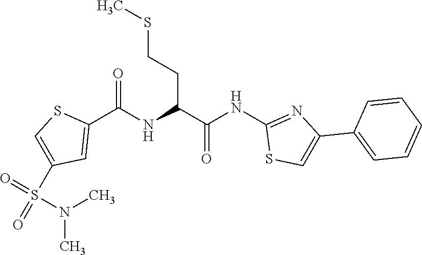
C1(C(=O)NC(C(NC2=NC(C3=CC=CC=C3)=CS2)=O)CCSC)=CC(S(=O)(=O)N(C)C)=CS1
